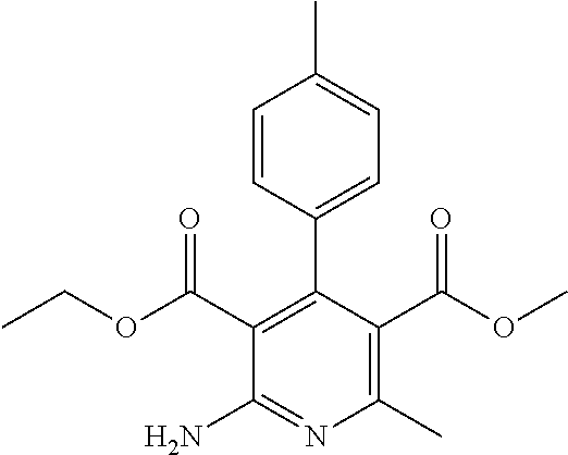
C1=CC(C2=C(C(OCC)=O)C(N)=NC(C)=C2C(OC)=O)=CC=C1C
